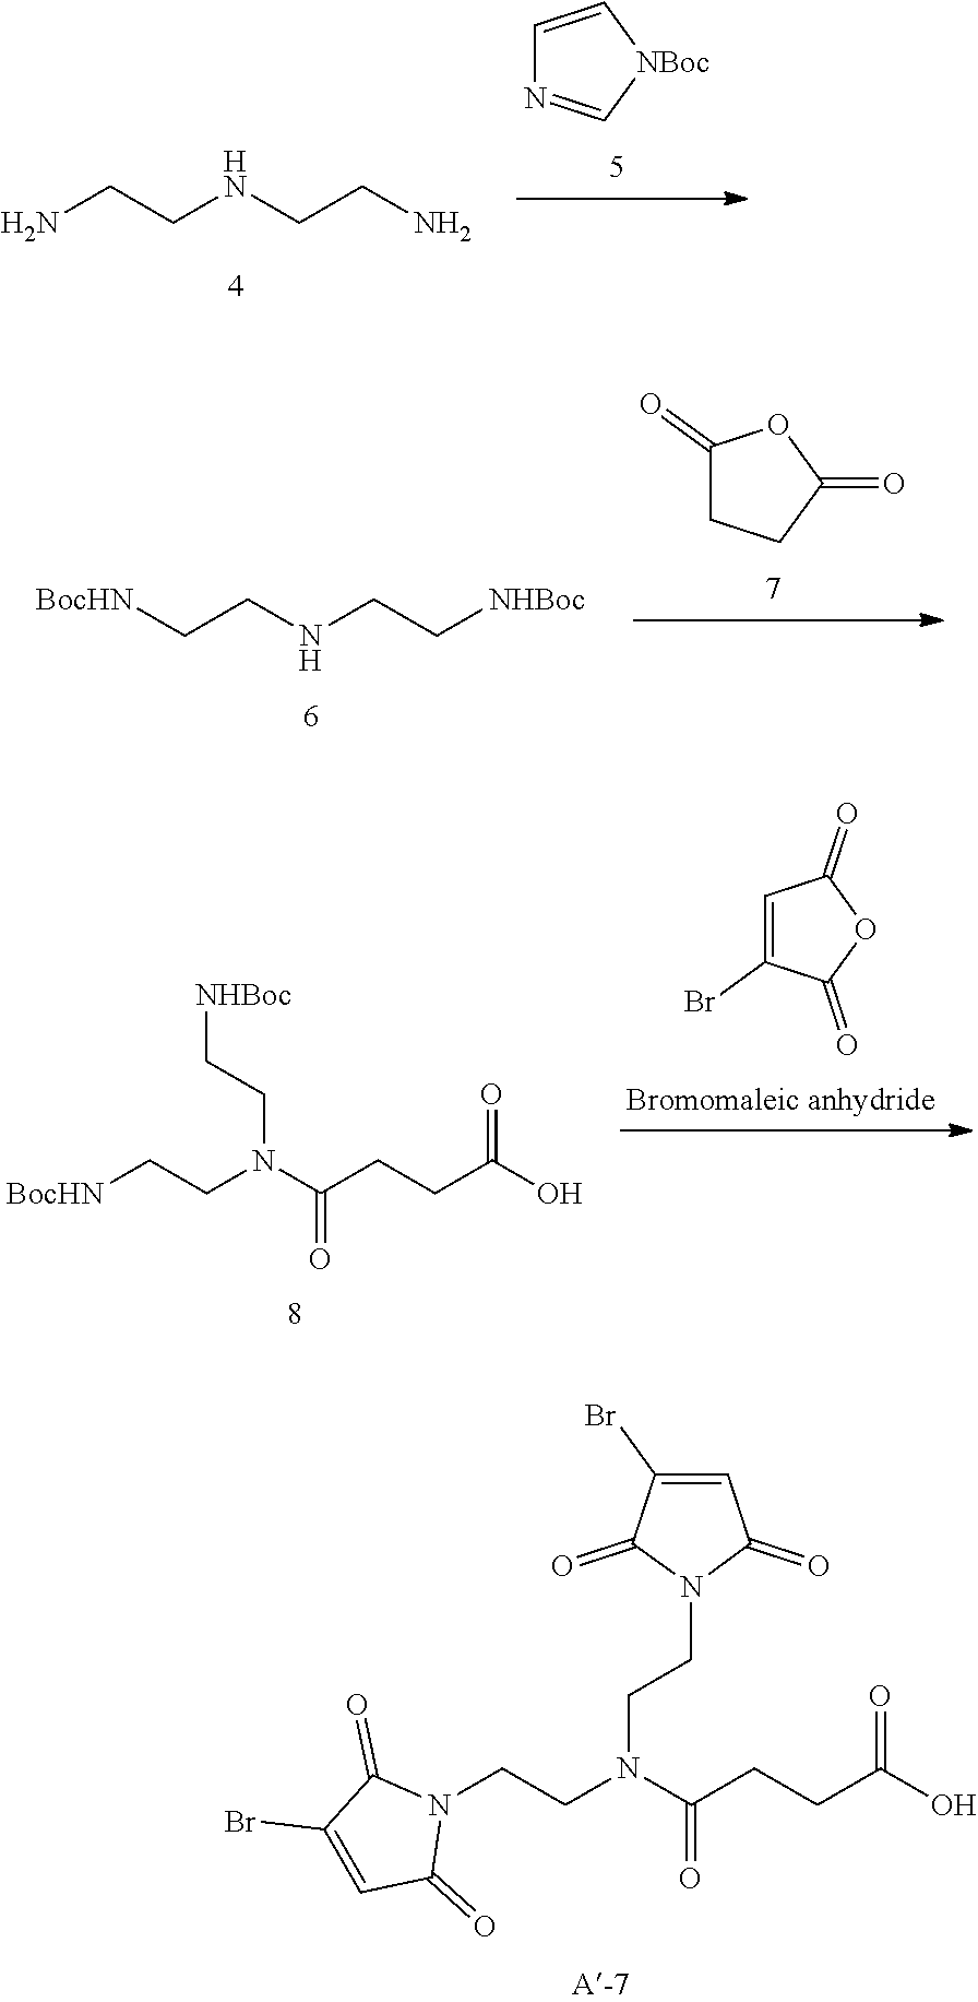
C1=C[NBoc]C=N1.NCCNCCN.C1(=O)CCC(=O)O1.[BocHN]CCNCC[NHBoc].C1(Br)=CC(=O)OC1=O.[BocHN]CCN(C(CCC(=O)O)=O)CC[NHBoc].C(CN1C(=O)C=C(Br)C1=O)N(CCN1C(=O)C(Br)=CC1=O)C(CCC(=O)O)=O
